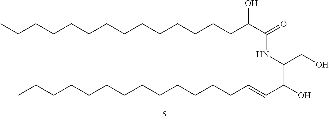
CCCCCCCCCCCCCCC(C(=O)NC(C(O)C=CCCCCCCCCCCCCC)CO)O
